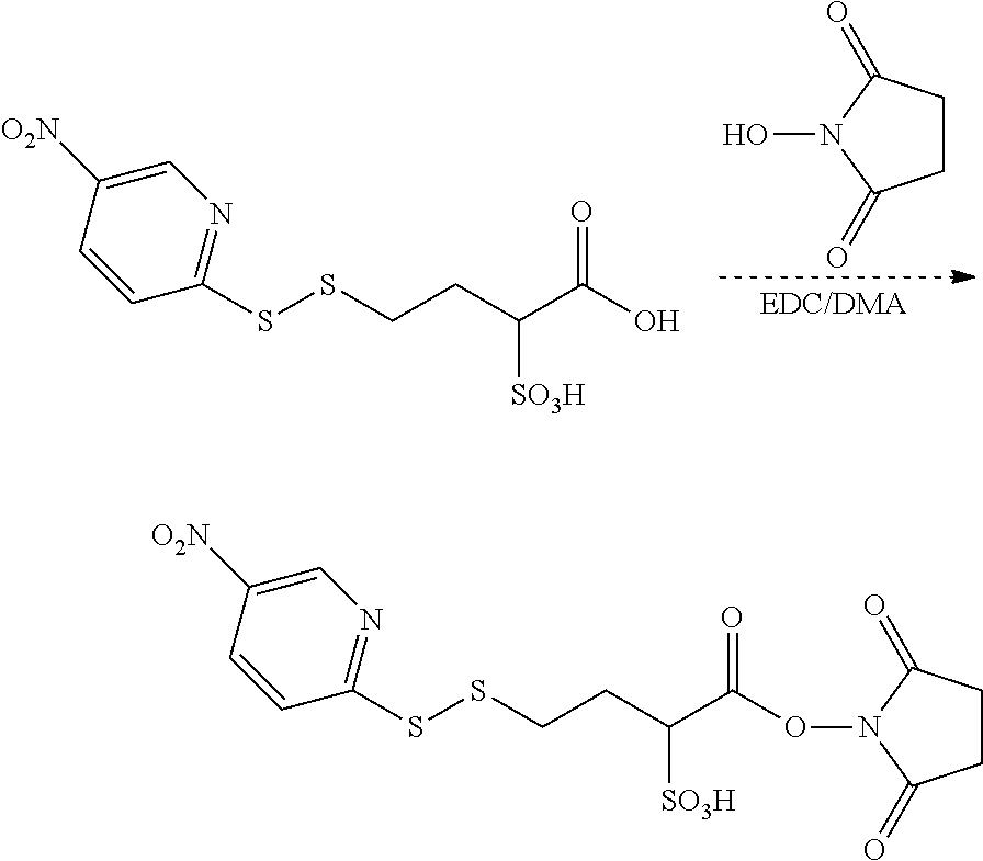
C1=C([O2N])C=CC(SSCCC(C(O)=O)[SO3H])=N1.C1CC(=O)N(O)C1=O.C1=C([O2N])C=CC(SSCCC(C(ON2C(=O)CCC2=O)=O)[SO3H])=N1
